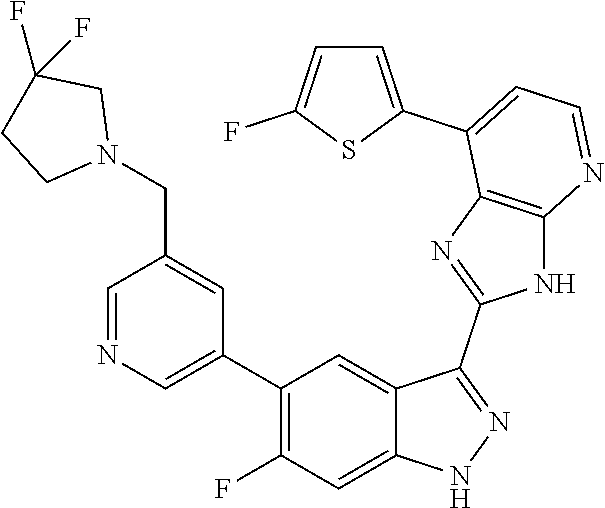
C1=NC=C(C2=C(F)C=C3C(=C2)C(C2=NC4=C(N2)N=CC=C4C2=CC=C(F)S2)=NN3)C=C1CN1CC(F)(F)CC1
